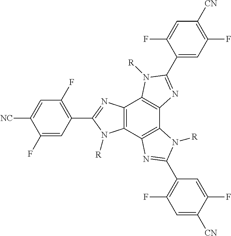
C12=C(C3=C(C4=C1N([R])C(C1=CC(F)=C([CN])C=C1F)=N4)N([R])C(C1=C(F)C=C([CN])C(F)=C1)=N3)N([R])C(C1=C(F)C=C([NC])C(F)=C1)=N2
